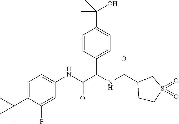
C1=C(C(C)(C)C)C(F)=CC(NC(=O)C(NC(C2CCS(=O)(=O)C2)=O)C2=CC=C(C(O)(C)C)C=C2)=C1
